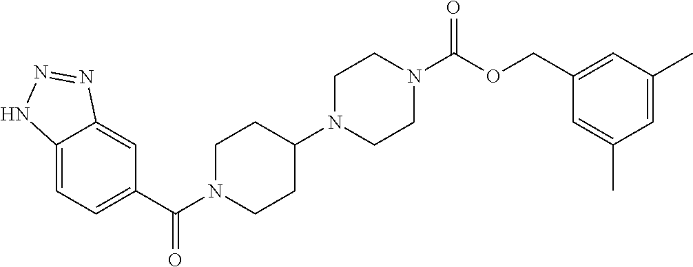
C12=CC=C(C(N3CCC(N4CCN(C(OCC5=CC(C)=CC(C)=C5)=O)CC4)CC3)=O)C=C1N=NN2
